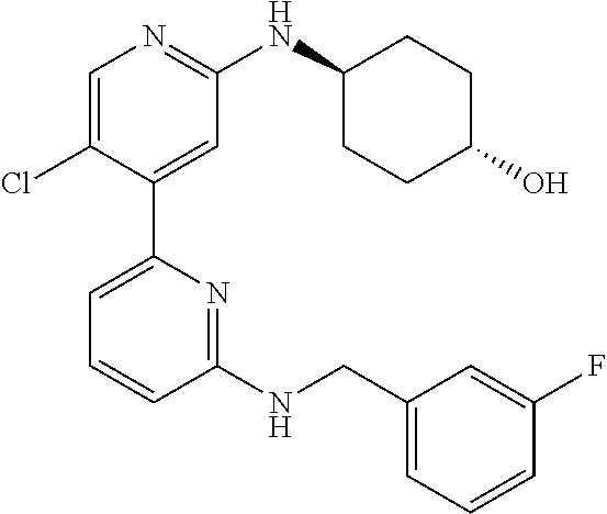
C1=C(Cl)C(C2=CC=CC(NCC3=CC=CC(F)=C3)=N2)=CC(NC2CCC(O)CC2)=N1
